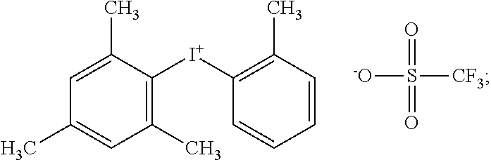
C1=C(C)C([I+]C2=C(C)C=CC=C2)=C(C)C=C1C.O=S(=O)([CF3])[-O]
